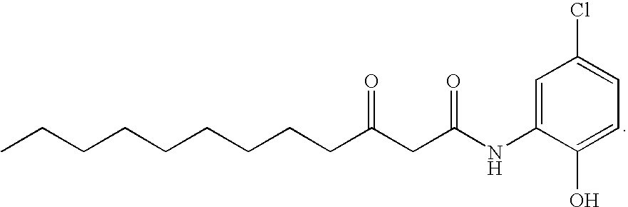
CCCCCCCCCC(CC(NC1=CC(Cl)=CC=C1O)=O)=O
